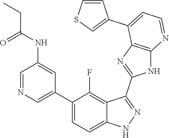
C1=NC=C(C2=CC=C3C(=C2F)C(C2=NC4=C(N2)N=CC=C4C2=CSC=C2)=NN3)C=C1NC(=O)CC
